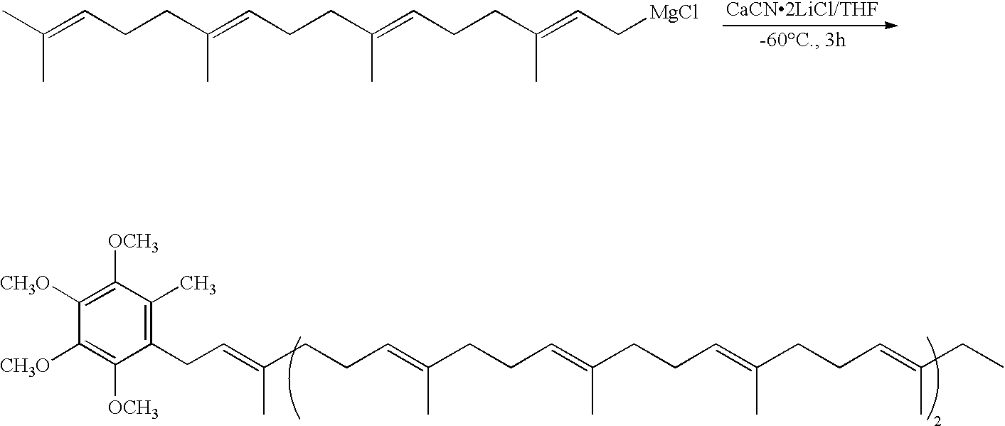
CC(=CCCC(=CCCC(=CCCC(=CC[MgCl])C)C)C)C.C1([OCH3])=C([CH3O])C([CH3O])=C([OCH3])C(CC=C(CCC=C(CCC=C(CCC=C(CCC=C(CC)C)C)C)C)C)=C1C
